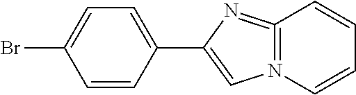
C1=CC(C2=CN3=C(=N2)C=CC=C3)=CC=C1Br
